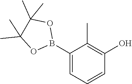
C1(B2OC(C)(C)C(C)(C)O2)=CC=CC(O)=C1C
